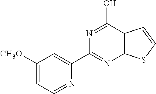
N1=C(O)C2=C(N=C1C1=CC([CH3O])=CC=N1)SC=C2
